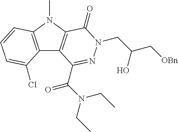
C12=C(N(C)C3=C1C(C(N(CC)CC)=O)=NN(CC(C[OBn])O)C3=O)C=CC=C2Cl
